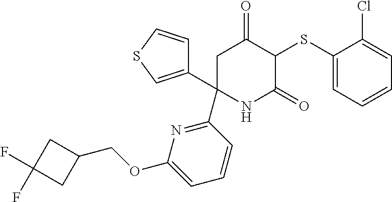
C1(SC2C(=O)CC(C3=CSC=C3)(C3=NC(OCC4CC(F)(F)C4)=CC=C3)NC2=O)=CC=CC=C1Cl
